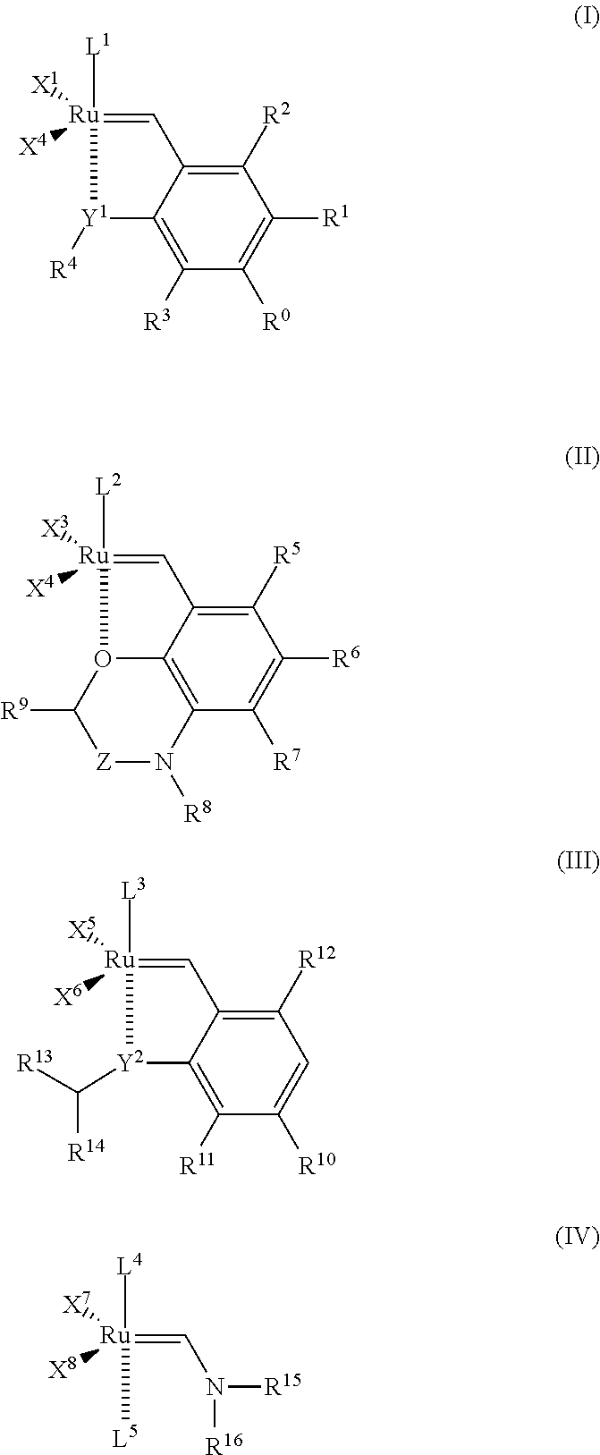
C1=[Ru]([L1])([X1])([X4])[Y1]([R4])C2=C([R3])C([R0])=C([R1])C([R2])=C12.C1=[Ru]([L2])([X3])([X4])O2C3=C(C([R7])=C([R6])C([R5])=C13)N([R8])[Z]C2[R9].C1=[Ru]([L3])([X5])([X6])[Y2](C([R13])[R14])C2=C([R11])C([R10])=CC([R12])=C12.C(=[Ru]([L5])([L4])([X7])[X8])N([R15])[R16]
